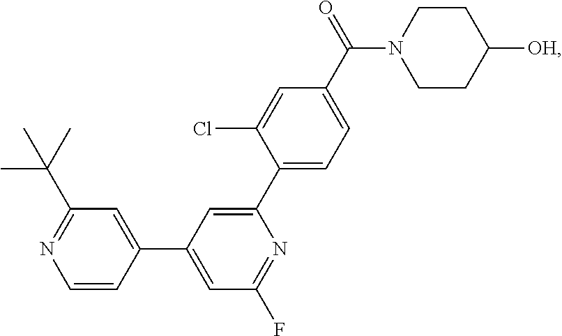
C1=CC(C2=CC(F)=NC(C3=CC=C(C(N4CCC([OH])CC4)=O)C=C3Cl)=C2)=CC(C(C)(C)C)=N1
